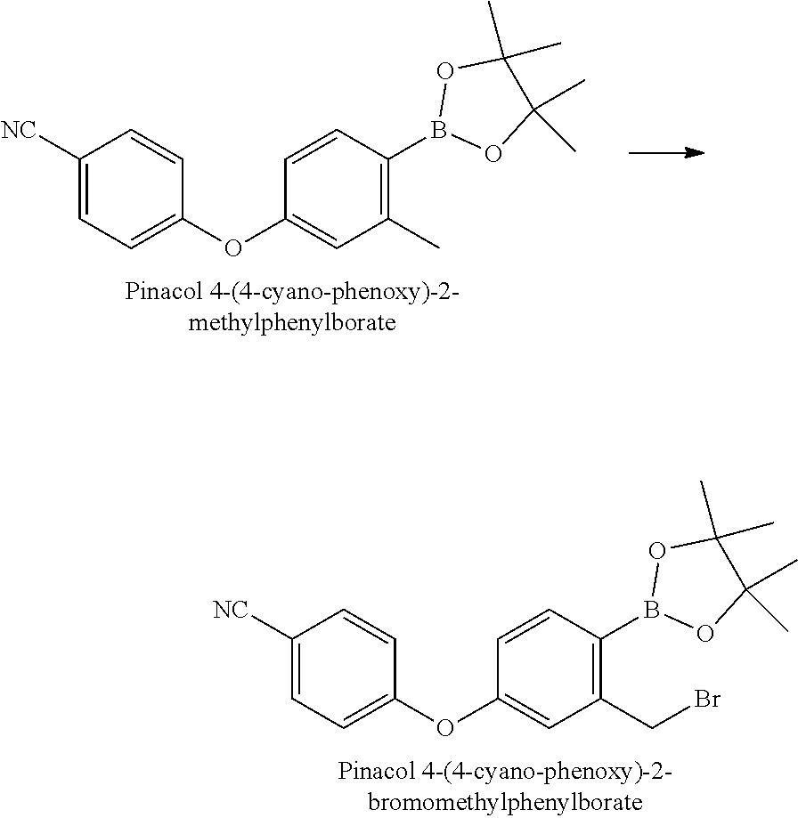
C1([NC])=CC=C(OC2=CC(C)=C(B3OC(C)(C)C(C)(C)O3)C=C2)C=C1.C1([NC])=CC=C(OC2=CC(CBr)=C(B3OC(C)(C)C(C)(C)O3)C=C2)C=C1
